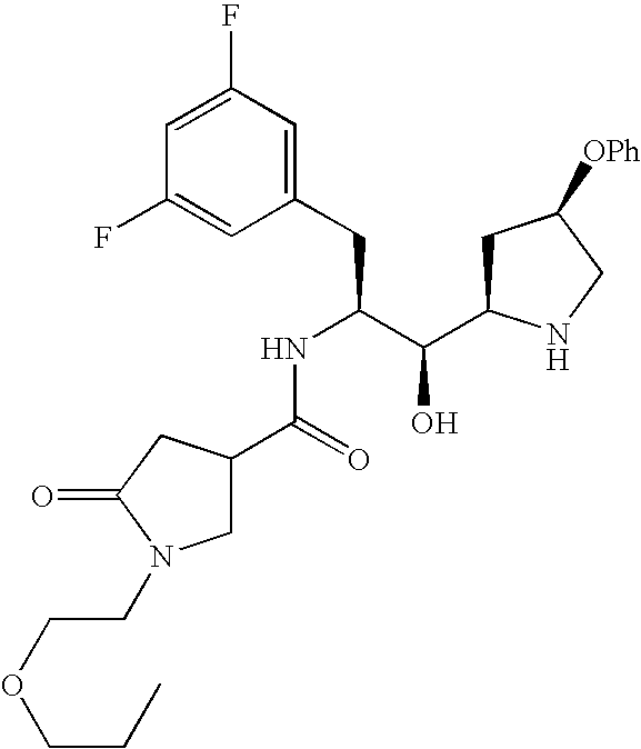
C1(F)=CC(F)=CC(CC(C(C2CC([OPh])CN2)O)NC(C2CN(CCOCCC)C(=O)C2)=O)=C1
